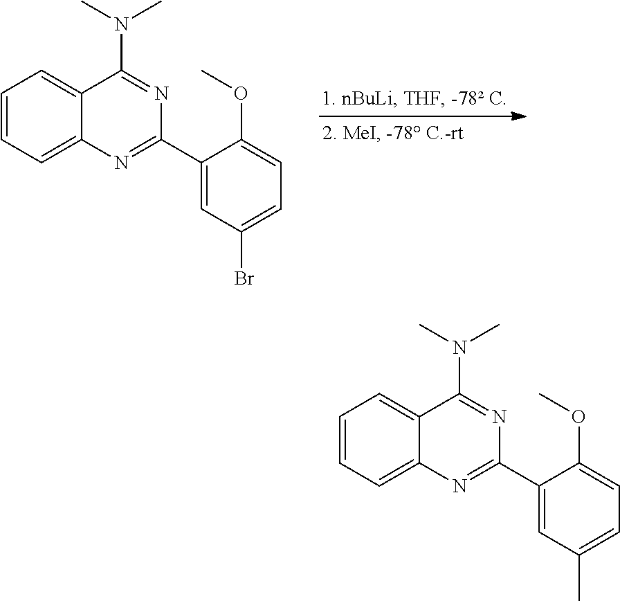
C12=CC=CC=C1C(N(C)C)=NC(C1=CC(Br)=CC=C1OC)=N2.C12=CC=CC=C1C(N(C)C)=NC(C1=CC(C)=CC=C1OC)=N2
